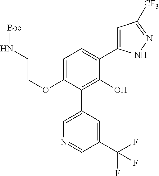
C1(OCCN[Boc])=CC=C(C2=CC([CF3])=NN2)C(O)=C1C1=CN=CC(C(F)(F)F)=C1
